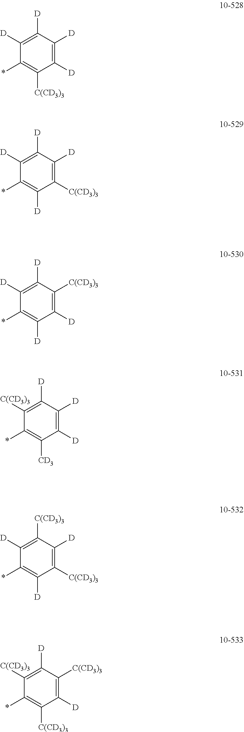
C1([D])=C([D])C([D])=C([D])C(*)=C1[C(CD3)3].C1([C(CD3)3])=C([D])C([D])=C([D])C(*)=C1[D].C1([D])=C([C(CD3)3])C([D])=C([D])C(*)=C1[D].C1([D])=C([D])C([D])=C([C(CD3)3])C(*)=C1[CD3].C1([C(CD3)3])=C([D])C([C(CD3)3])=C([D])C(*)=C1[D].C1([D])=C([C(CD3)3])C([D])=C([C(CD3)3])C(*)=C1[C(CD3)3]
